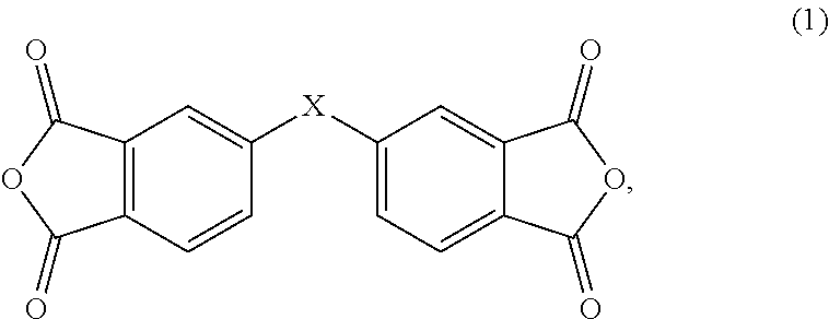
C12=C(C=CC([X]C3=CC=C4C(=C3)C(=O)OC4=O)=C1)C(=O)OC2=O
